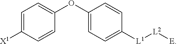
C1=C([X1])C=CC(OC2=CC=C([L1][L2][E])C=C2)=C1
